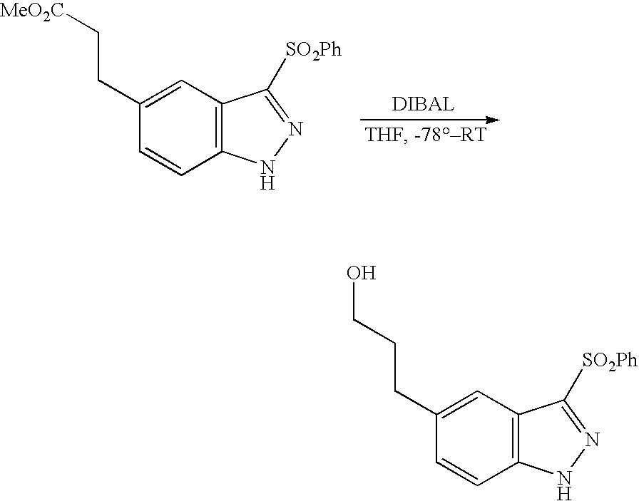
C1(CC[MeO2C])=CC2=C(C=C1)NN=C2[SO2Ph].C1(CCCO)=CC2=C(C=C1)NN=C2[SO2Ph]
